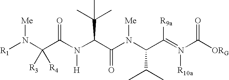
C(N(C(C(N(C(C([R9a])=N(C([ORG])=O)[R10a])C(C)C)[Me])=O)C(C)(C)C)[H])(=O)C(N([Me])[R1])([R3])[R4]
